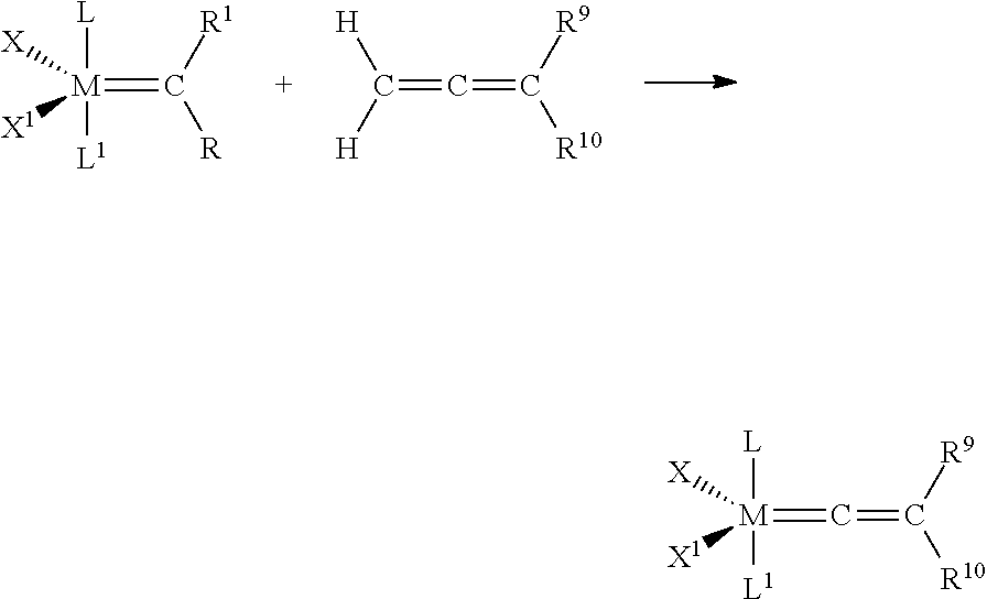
C(=C=C([R9])[R10])([H])[H].[M](=C([R1])[R])([L])([L1])([X])[X1].[M]([L])([L1])([X])([X1])=C=C([R9])[R10]
